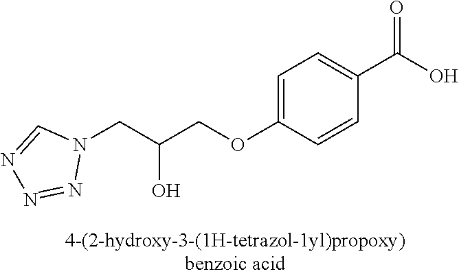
N1(CC(COC2=CC=C(C(O)=O)C=C2)O)C=NN=N1
